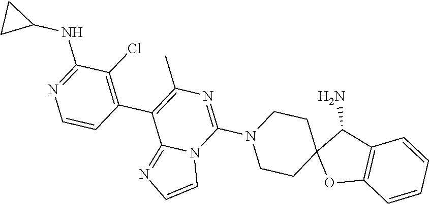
C12=C(C(N)C3(O1)CCN(C1=NC(C)=C(C4=C(Cl)C(NC5CC5)=NC=C4)C4=NC=CN41)CC3)C=CC=C2
